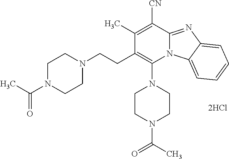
[2HCl].C1(CCN2CCN(C(=O)C)CC2)=C(N2CCN(C(=O)C)CC2)N2C(=NC3=CC=CC=C23)C([CN])=C1C
